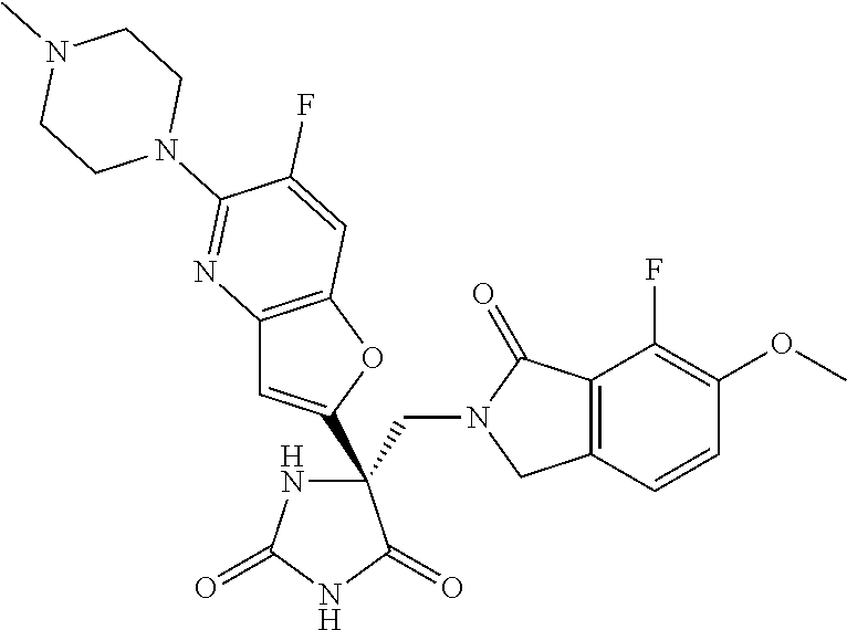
C(C1(C2=CC3=C(O2)C=C(F)C(N2CCN(C)CC2)=N3)NC(=O)NC1=O)N1CC2=C(C1=O)C(F)=C(OC)C=C2
